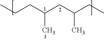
C(CC(CC(CC)C)C)C
